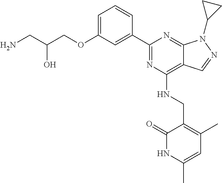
C1=C(OCC(CN)O)C=C(C2=NC(NCC3=C(C)C=C(C)NC3=O)=C3C(=N2)N(C2CC2)N=C3)C=C1
